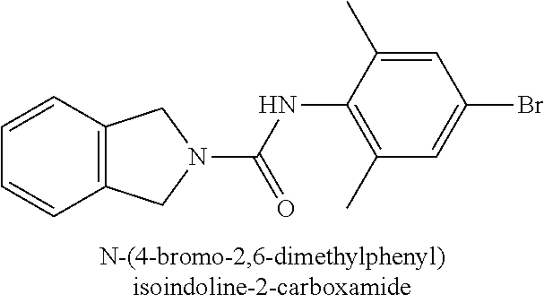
C(NC1=C(C)C=C(Br)C=C1C)(=O)N1CC2=C(C=CC=C2)C1
